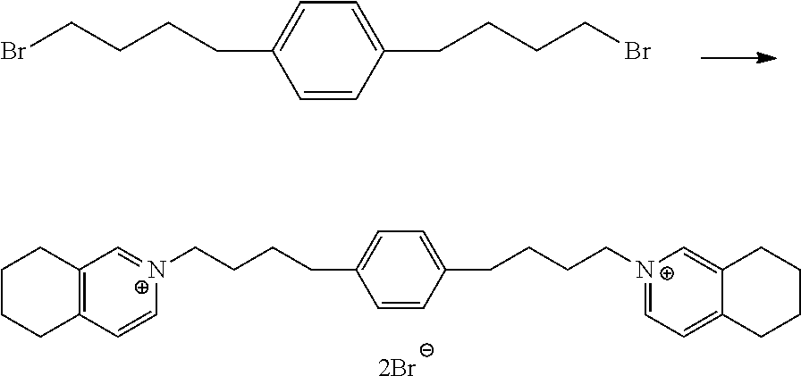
C1=CC(CCCCBr)=CC=C1CCCCBr.C1=CC(CCCC[N+]2=CC=C3C(=C2)CCCC3)=CC=C1CCCC[N+]1=CC2=C(C=C1)CCCC2.[2Br]
